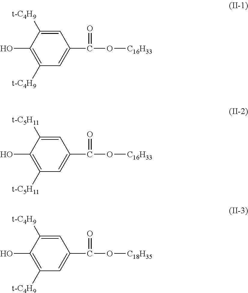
C1(O)=C([t-C4H9])C=C(C(O[C16H33])=O)C=C1[t-C4H9].C1(O)=C([t-C5H11])C=C(C(O[C16H33])=O)C=C1[t-C5H11].C1(O)=C([t-C4H9])C=C(C(O[C18H35])=O)C=C1[t-C4H9]
